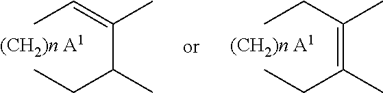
[A1].CC=C(C(CC)C)C.[A1].CCC(=C(CC)C)C
